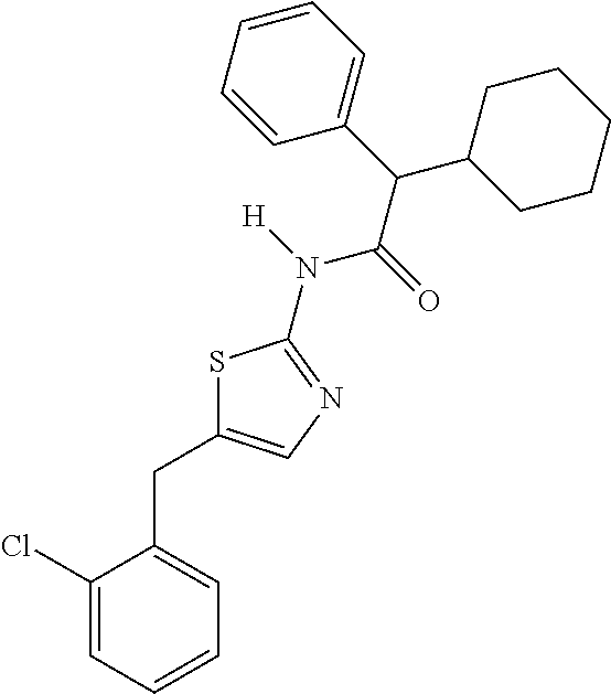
C1(Cl)=CC=CC=C1CC1=CN=C(N([H])C(=O)C(C2CCCCC2)C2=CC=CC=C2)S1
